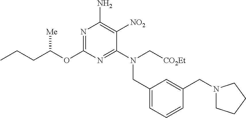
N1=C(OC(CCC)[Me])N=C(N(C[CO2Et])CC2=CC=CC(CN3CCCC3)=C2)C([NO2])=C1N
